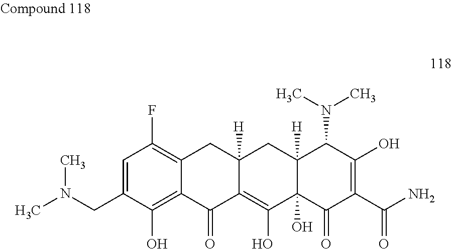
C12=C(F)C=C(CN(C)C)C(O)=C1C(=O)C1=C(O)C3(O)C([H])(CC1([H])C2)C(N(C)C)C(O)=C(C(N)=O)C3=O
